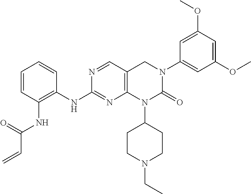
C1(OC)=CC(OC)=CC(N2C(=O)N(C3CCN(CC)CC3)C3=C(C=NC(NC4=C(NC(C=C)=O)C=CC=C4)=N3)C2)=C1
